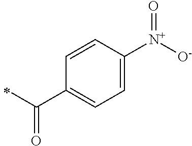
C(C)(C1=CC=C([N+]([O-])=O)C=C1)=O
